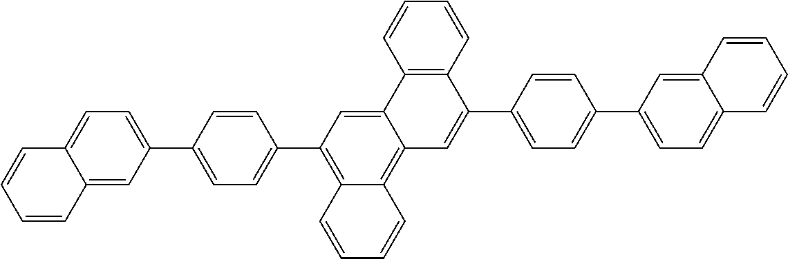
C12=CC(C3=CC=C(C4=C5C(=C6C(=C4)C4=C(C(C7=CC=C(C8=CC=C9C(=C8)C=CC=C9)C=C7)=C6)C=CC=C4)C=CC=C5)C=C3)=CC=C1C=CC=C2
